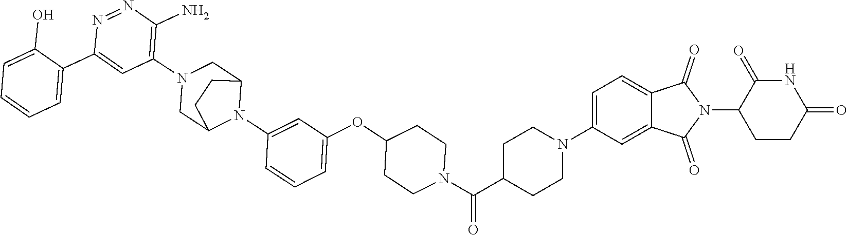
C1CC(=O)NC(=O)C1N1C(=O)C2=CC=C(N3CCC(C(=O)N4CCC(OC5=CC=CC(N6C7CN(C8=C(N)N=NC(C9=CC=CC=C9O)=C8)CC6CC7)=C5)CC4)CC3)C=C2C1=O
